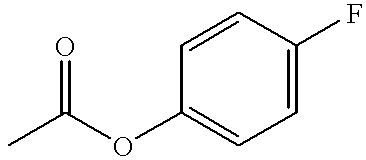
CC(OC1=CC=C(F)C=C1)=O
